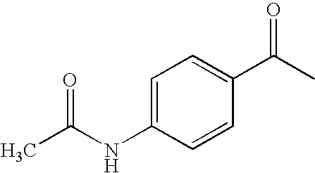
C1=C(NC(C)=O)C=CC(C(C)=O)=C1
